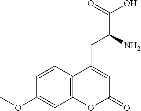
C1(CC(C(O)=O)N)=CC(=O)OC2=C1C=CC(OC)=C2
